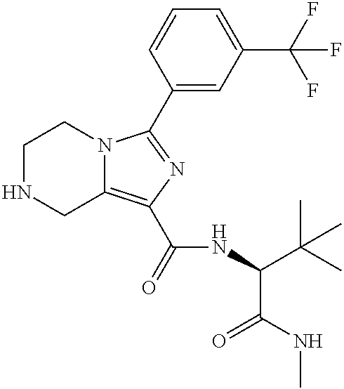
C1NCC2=C(C(=O)NC(C(C)(C)C)C(NC)=O)N=C(C3=CC(C(F)(F)F)=CC=C3)N2C1
